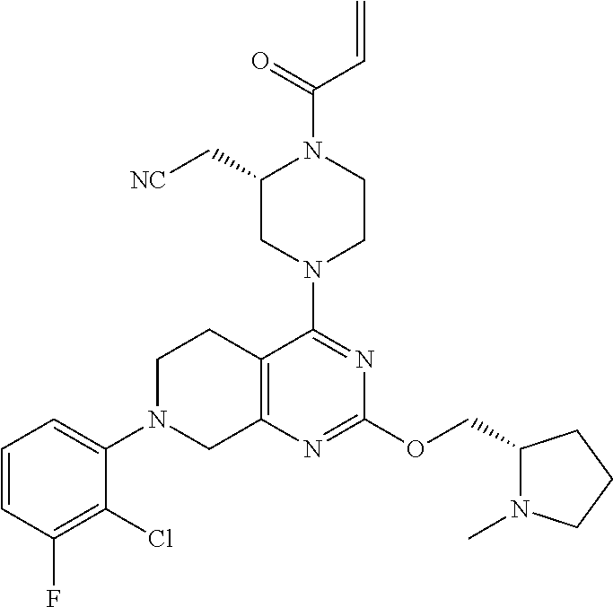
C1=CC(F)=C(Cl)C(N2CC3=C(CC2)C(N2CCN(C(C=C)=O)C(C[NC])C2)=NC(OCC2N(C)CCC2)=N3)=C1
